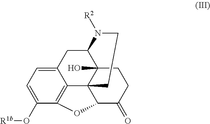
C12CC3=CC=C(O[R1b])C4=C3C3(C1(O)CCC(=O)C3O4)CCN2[R2]
